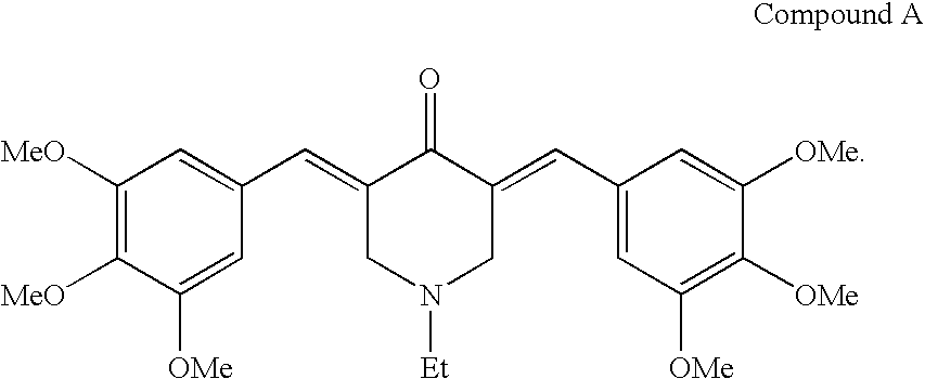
C1(=CC2=CC([MeO])=C([MeO])C([OMe])=C2)CN([Et])CC(=CC2=CC([OMe])=C([OMe])C([OMe])=C2)C1=O
